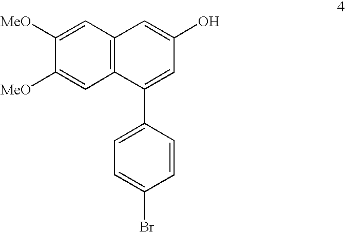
C1([MeO])=CC2=C(C=C1[MeO])C=C(O)C=C2C1=CC=C(Br)C=C1
